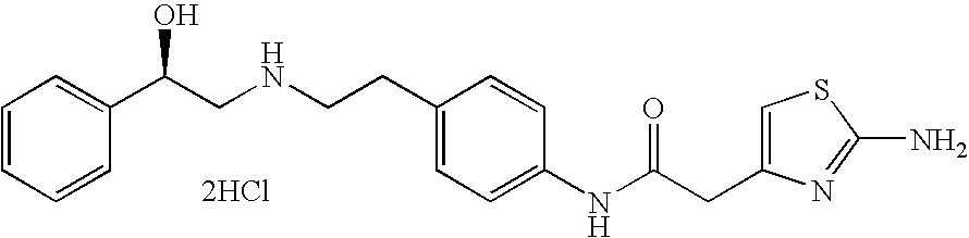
C1=CC=CC(C(CNCCC2=CC=C(NC(CC3=CSC(N)=N3)=O)C=C2)O)=C1.[2HCl]
